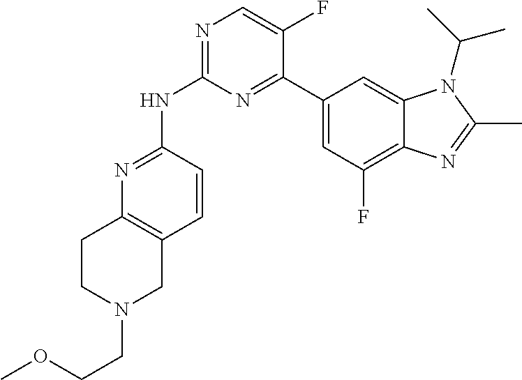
N1=C(NC2=NC=C(F)C(C3=CC(F)=C4C(=C3)N(C(C)C)C(C)=N4)=N2)C=CC2=C1CCN(CCOC)C2
